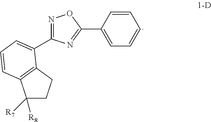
C1([R8])([R7])CCC2=C1C=CC=C2C1=NOC(C2=CC=CC=C2)=N1
